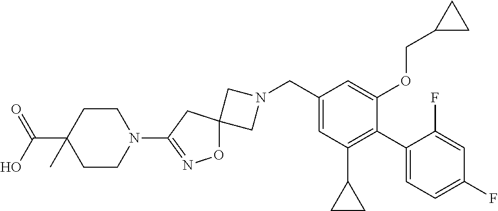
C1N(CC2=CC(C3CC3)=C(C3=CC=C(F)C=C3F)C(OCC3CC3)=C2)CC12ON=C(N1CCC(C(=O)O)(C)CC1)C2
